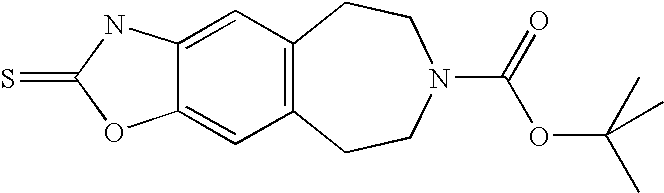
C12=CC3=C(C=C1OC(=S)N2)CCN(C(=O)OC(C)(C)C)CC3
